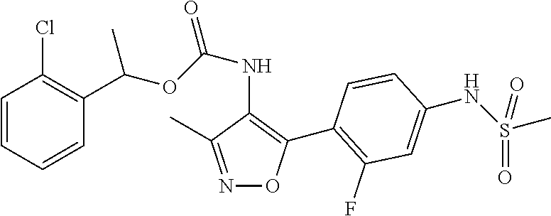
C1=CC=CC(C(OC(NC2=C(C3=C(F)C=C(NS(C)(=O)=O)C=C3)ON=C2C)=O)C)=C1Cl
